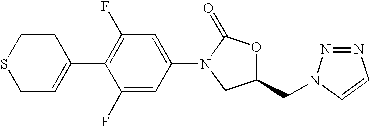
C1C=C(C2=C(F)C=C(N3CC(CN4N=NC=C4)OC3=O)C=C2F)CCS1
